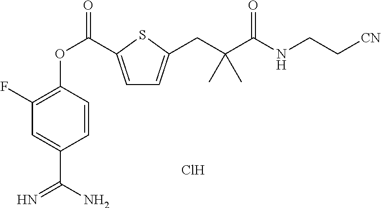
C1(F)=C(OC(=O)C2=CC=C(CC(C(=O)NCC[CN])(C)C)S2)C=CC(C(N)=N)=C1.Cl
